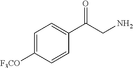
C1=C([F3CO])C=CC(C(CN)=O)=C1
